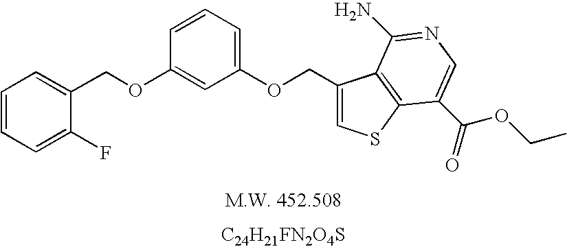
C1=CC=C(F)C(COC2=CC(OCC3=CSC4=C3C(N)=NC=C4C(=O)OCC)=CC=C2)=C1.[C24H21FN2O4S]
